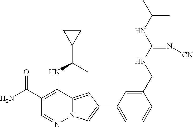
C1(C(N)=O)=C(NC(C2CC2)C)C2=CC(C3=CC=CC(CNC(NC(C)C)=N[CN])=C3)=CN2N=C1
